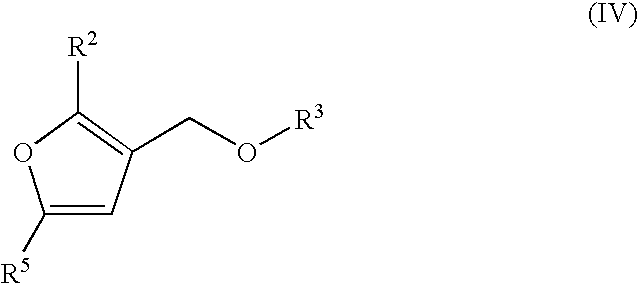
C1([R5])=CC(CO[R3])=C([R2])O1
